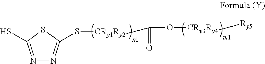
N1=C(S)SC(S[CRy1Ry2]C(=O)O[CRy3Ry4][Ry5])=N1
